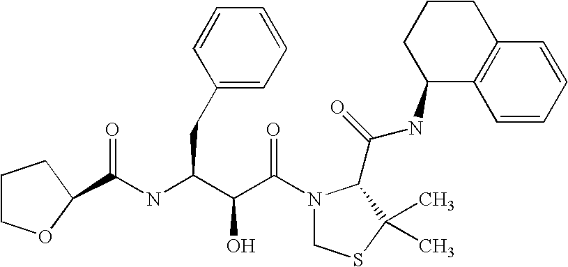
C(NC(C(C(N1CSC(C)(C)C1C(NC1C2=C(CCC1)C=CC=C2)=O)=O)O)CC1=CC=CC=C1)(=O)C1OCCC1
